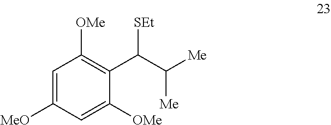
C1=C([MeO])C=C([OMe])C(C(C([Me])[Me])[SEt])=C1[OMe]
